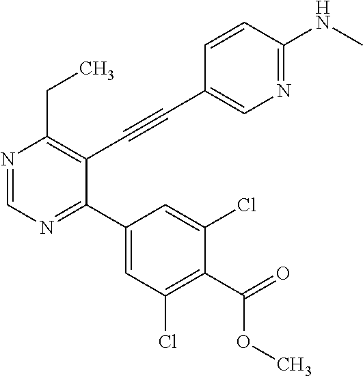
N1=CN=C(C2=CC(Cl)=C(C(=O)OC)C(Cl)=C2)C(C#CC2=CN=C(NC)C=C2)=C1CC
